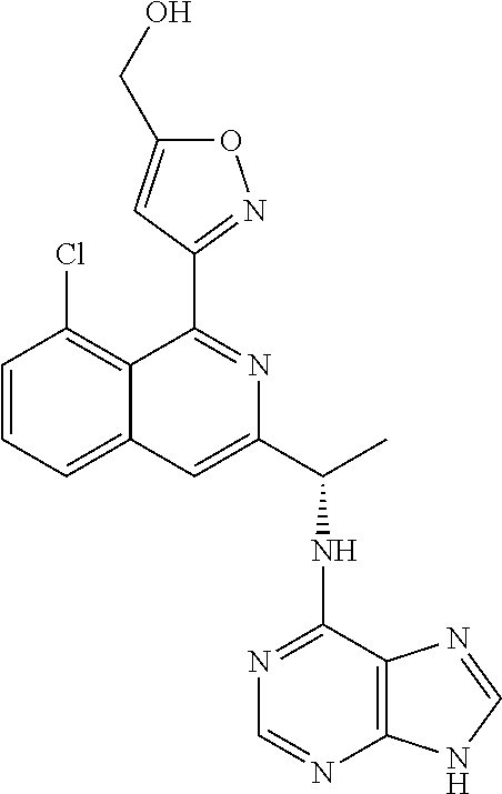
C1=CC=C2C(=C1Cl)C(C1=NOC(CO)=C1)=NC(C(C)NC1=NC=NC3=C1N=CN3)=C2
